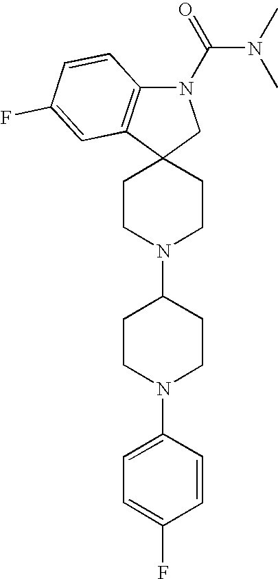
C1CN(C2CCN(C3=CC=C(F)C=C3)CC2)CCC12CN(C(=O)N(C)C)C1=C2C=C(F)C=C1
